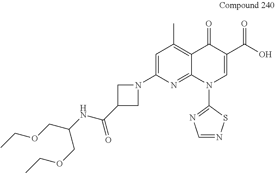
N1(C2=CC(C)=C3C(=N2)N(C2=NC=NS2)C=C(C(O)=O)C3=O)CC(C(NC(COCC)COCC)=O)C1
